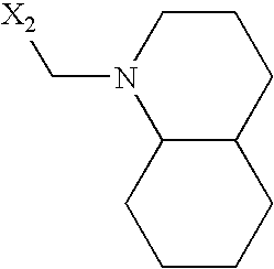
[X2]CN1C2C(CCC1)CCCC2
